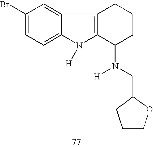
C1(Br)=CC=C2C(=C1)C1=C(N2[H])C(N([H])CC2CCCO2)CCC1
